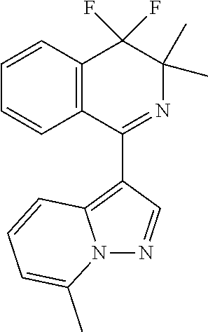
C1=CC2=C(C=C1)C(F)(F)C(C)(C)N=C2C1=C2N(N=C1)C(C)=CC=C2
